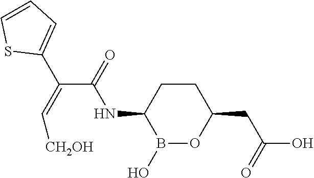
B1(O)OC(CC(O)=O)CCC1NC(C(=C[CH2OH])C1=CC=CS1)=O
